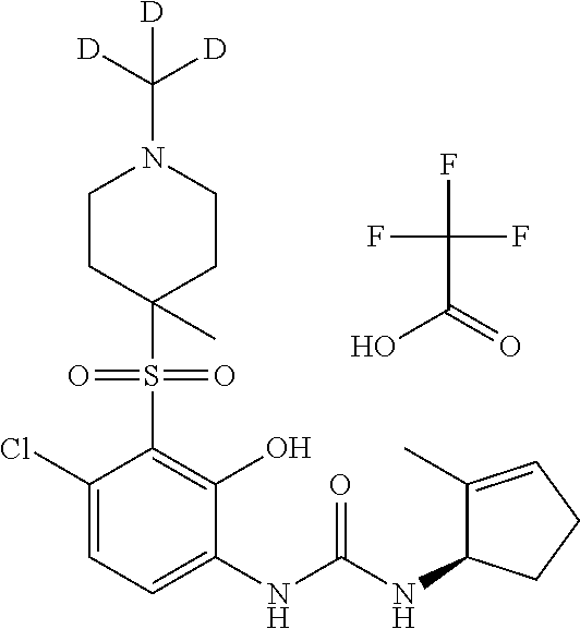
C1(Cl)=CC=C(NC(NC2C(C)=CCC2)=O)C(O)=C1S(=O)(=O)C1(C)CCN(C([D])([D])[D])CC1.FC(F)(F)C(=O)O
